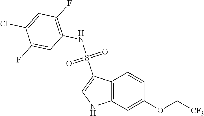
C1(F)=CC(NS(=O)(=O)C2=CNC3=C2C=CC(OC[CF3])=C3)=C(F)C=C1Cl
